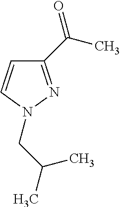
C1=CN(CC(C)C)N=C1C(=O)C
